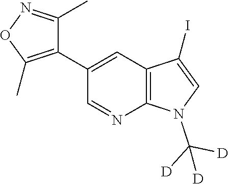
C12=C(C=C(C3=C(C)ON=C3C)C=N1)C(I)=CN2C([D])([D])[D]
